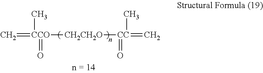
C=[CCO](C)(=O)[CH2CH2O][CC](=C)(C)=O
